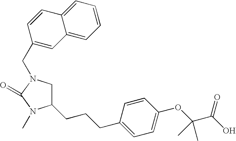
C1N(CC2=CC3=CC=CC=C3C=C2)C(=O)N(C)C1CCCC1=CC=C(OC(C(=O)O)(C)C)C=C1
